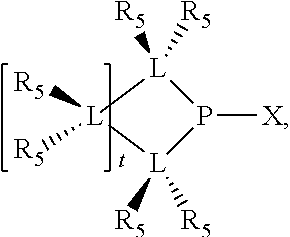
[X]P1[L]([R5])([R5])[L]([R5])([R5])[L]1([R5])[R5]
